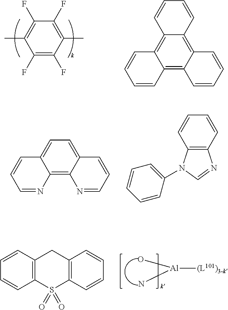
C1(F)=C(C)C(F)=C(F)C(C)=C1F.C1=CC2=C3C(=C4C(=C2C=C1)C=CC=C4)C=CC=C3.C1=C2C(=C3C(=C1)C=CC=N3)N=CC=C2.C1=CC2=C(C=C1)N=CN2C1=CC=CC=C1.O[Al]([(L101)3-k])N.C1=CC=CC2=C1CC1=C(S2(=O)=O)C=CC=C1
